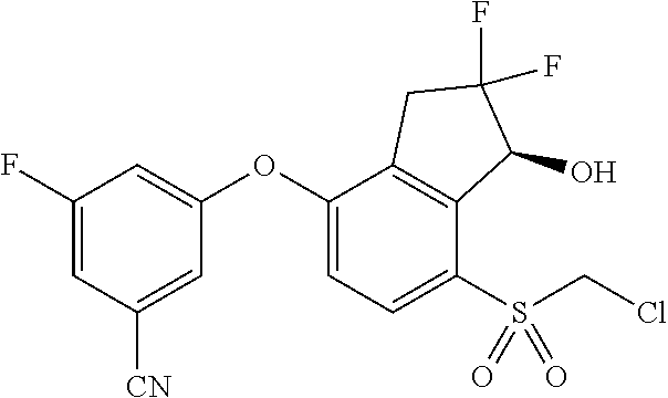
C1(F)=CC([CN])=CC(OC2=CC=C(S(CCl)(=O)=O)C3=C2CC(F)(F)C3O)=C1
